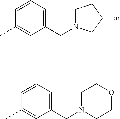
C1(CN2CCCC2)=CC=CC(C)=C1.C1(CN2CCOCC2)=CC=CC(C)=C1
